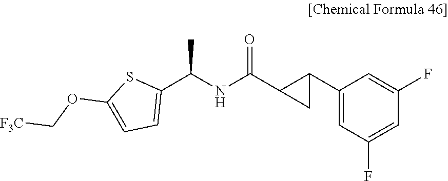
C1(C(NC(=O)C2CC2C2=CC(F)=CC(F)=C2)C)=CC=C(OC[F3C])S1
